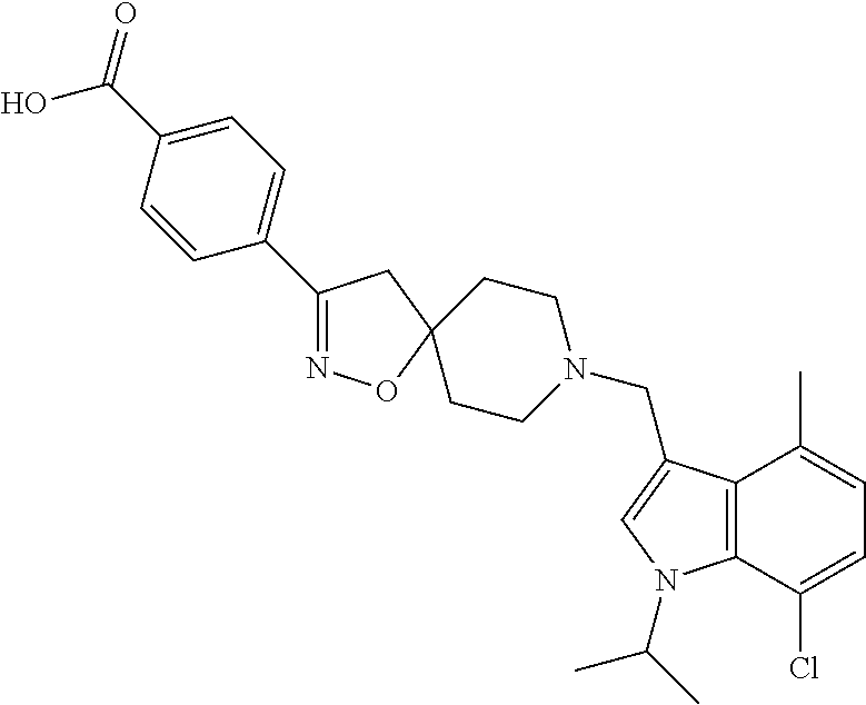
C1(C2=CC=C(C(O)=O)C=C2)=NOC2(C1)CCN(CC1=CN(C(C)C)C3=C1C(C)=CC=C3Cl)CC2
